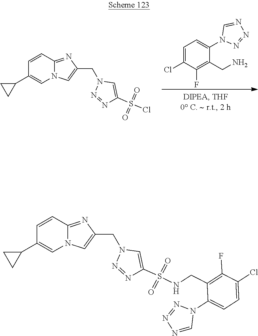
C1=C(Cl)C(F)=C(CN)C(N2N=NN=C2)=C1.C1=CC2=NC(CN3N=NC(S(Cl)(=O)=O)=C3)=CN2C=C1C1CC1.C1=CC2=NC(CN3N=NC(S(NCC4=C(F)C(Cl)=CC=C4N4N=NN=C4)(=O)=O)=C3)=CN2C=C1C1CC1
